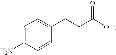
C1=C(N)C=CC(CCC([OH])=O)=C1
